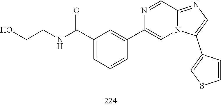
C(CO)NC(C1=CC=CC(C2=CN3C(=NC=C3C3=CSC=C3)C=N2)=C1)=O
